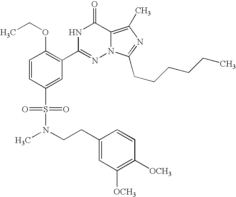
C1=CC(S(=O)(=O)N(C)CCC2=CC([OCH3])=C([OCH3])C=C2)=CC(C2=NN3C(=C(C)N=C3CCCCCC)C(=O)N2)=C1OCC
